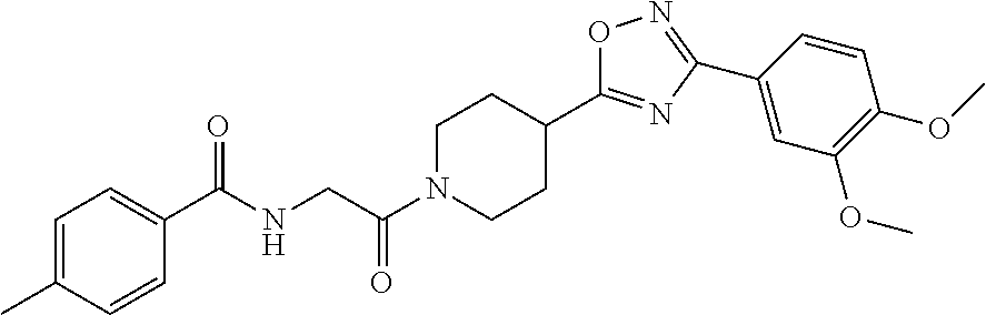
C1=C(C)C=CC(C(NCC(N2CCC(C3=NC(C4=CC(OC)=C(OC)C=C4)=NO3)CC2)=O)=O)=C1
